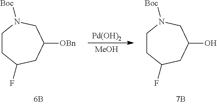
[Pd(OH)2].[MeOH].C1CC(F)CC([OBn])CN1[Boc].C1CC(F)CC(O)CN1[Boc]
